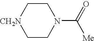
C1C[CH2N]CCN1C(=O)[Me]
